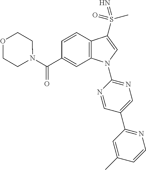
C(C1=CC2=C(C=C1)C(S(C)(=O)=N)=CN2C1=NC=C(C2=NC=CC(C)=C2)C=N1)(=O)N1CCOCC1
